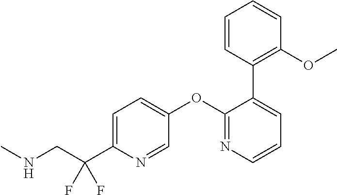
C1=C(C(CNC)(F)F)N=CC(OC2=NC=CC=C2C2=C(OC)C=CC=C2)=C1
